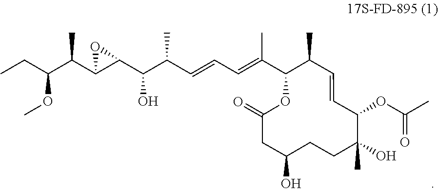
C(=CC=CC(C(C1C(C(C(CC)OC)C)O1)O)C)(C1C(C)C=CC(OC(C)=O)C(C)(O)CCC(O)CC(=O)O1)C
